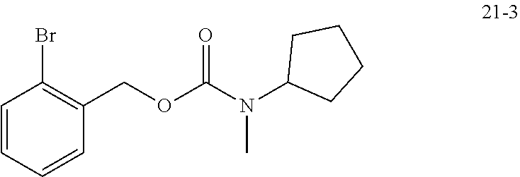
C1=CC=CC(COC(N(C2CCCC2)C)=O)=C1Br
